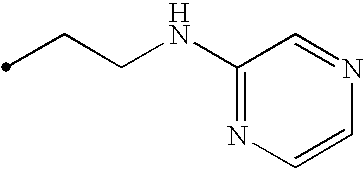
C1(NCCC)=NC=CN=C1
